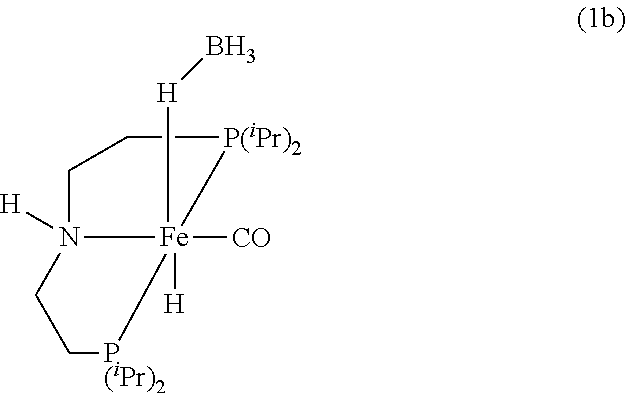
N12([H])[Fe]([CO])([H])([H]B)([P(iPr)2]CC1)[P(iPr)2]CC2
